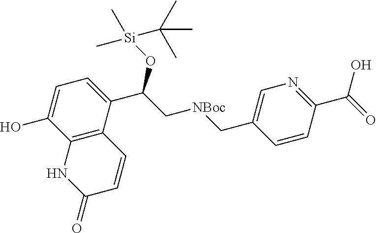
C12=C(C(C(C[NBoc]CC3=CN=C(C(O)=O)C=C3)O[Si](C)(C)C(C)(C)C)=CC=C1O)C=CC(=O)N2
